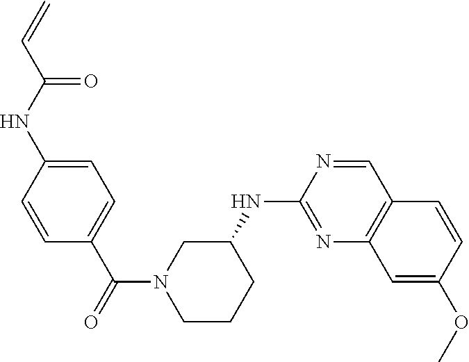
C1=C(NC(C=C)=O)C=CC(C(N2CCCC(NC3=NC4=C(C=N3)C=CC(OC)=C4)C2)=O)=C1
